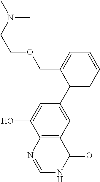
N(C)(CCOCC1=CC=CC=C1C1=CC2=C(C(O)=C1)N=CNC2=O)C
